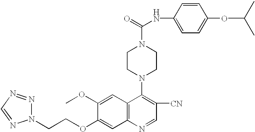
O(C1=CC2=C(C=C1OC)C(N1CCN(C(=O)NC3=CC=C(OC(C)C)C=C3)CC1)=C([CN])C=N2)CCN1N=NC=N1
